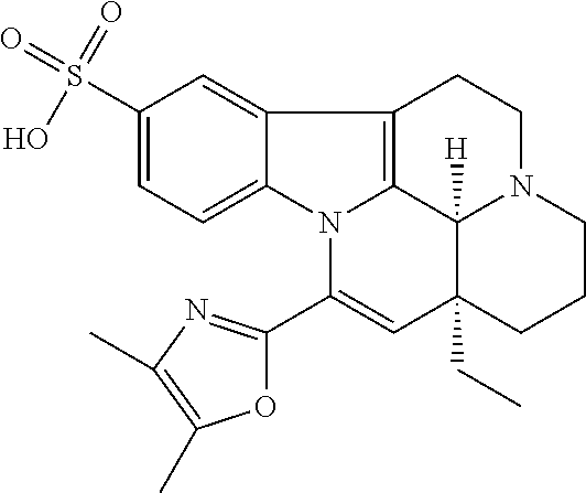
C1(S(=O)(=O)O)=CC=C2C(=C1)C1=C3N2C(C2=NC(C)=C(C)O2)=CC2(CC)C3([H])N(CC1)CCC2
